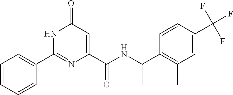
C1(=O)C=C(C(NC(C2=C(C)C=C(C(F)(F)F)C=C2)C)=O)N=C(C2=CC=CC=C2)N1
